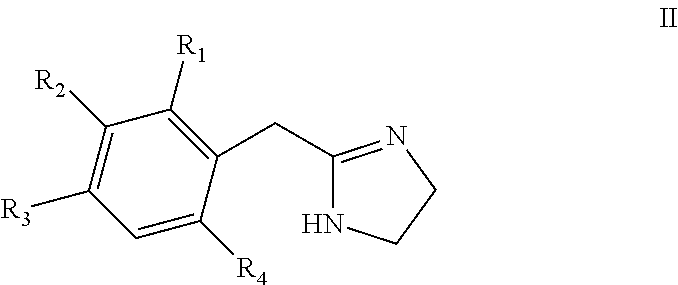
C1([R2])=C([R3])C=C([R4])C(CC2=NCCN2)=C1[R1]
